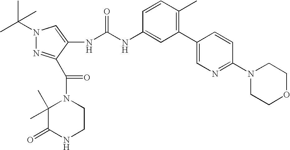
N1(C(C)(C)C)N=C(C(N2C(C)(C)C(=O)NCC2)=O)C(NC(NC2=CC(C3=CN=C(N4CCOCC4)C=C3)=C(C)C=C2)=O)=C1
